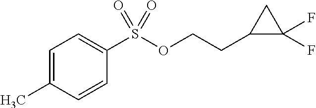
S(OCCC1C(F)(F)C1)(C1=CC=C(C)C=C1)(=O)=O
